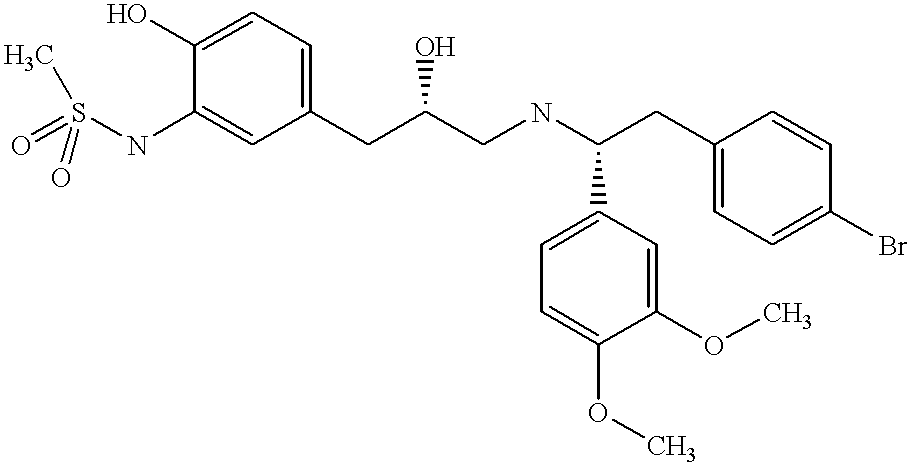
O=S(NC1=CC(CC(CNC(CC2=CC=C(Br)C=C2)C2=CC=C(OC)C(OC)=C2)O)=CC=C1O)(C)=O
